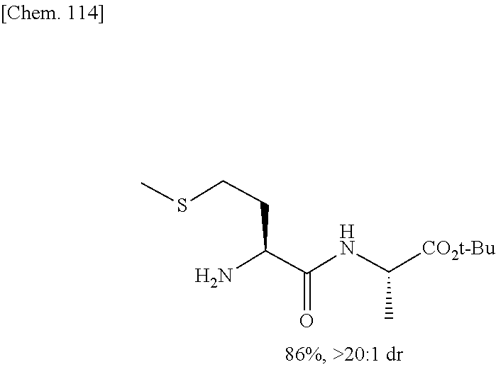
C(NC(C(N)CCSC)=O)(C)[CO2t-Bu]
